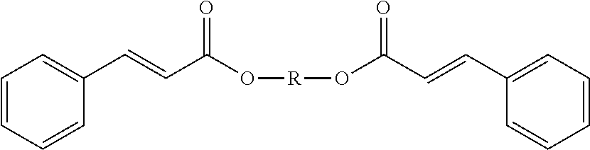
C1=CC=CC(C=CC(O[R]OC(=O)C=CC2=CC=CC=C2)=O)=C1
